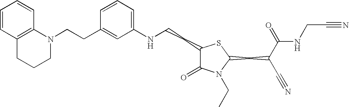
C(CC1=CC(NCCC2C(=O)N(CC)C(CC(C#N)C(=O)NCC#N)S2)=CC=C1)N1C2=C(CCC1)C=CC=C2
